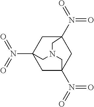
C1C2(N(=O)=O)CC3(N(=O)=O)CC1(N(=O)=O)CN(C2)C3
